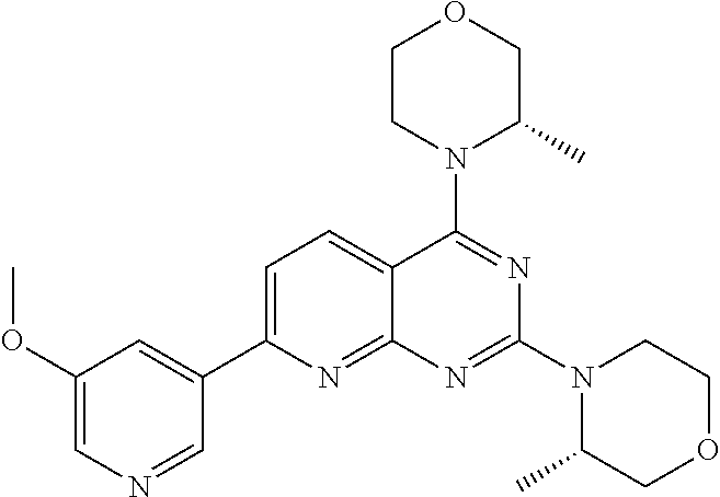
C1=C(C2=CC(OC)=CN=C2)N=C2C(=C1)C(N1C(C)COCC1)=NC(N1C(C)COCC1)=N2
